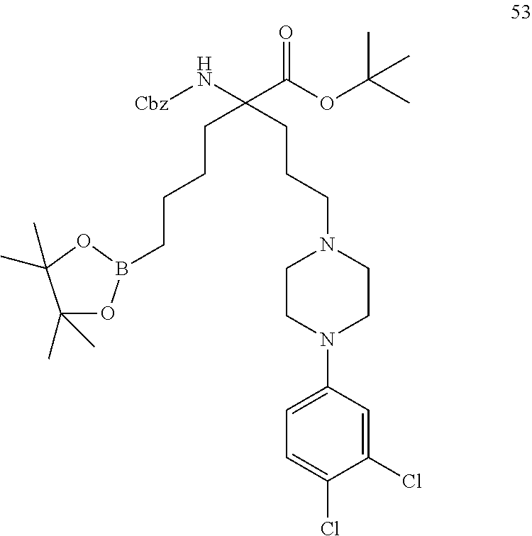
C(CCCC(CCCN1CCN(C2=CC=C(Cl)C(Cl)=C2)CC1)(N[Cbz])C(OC(C)(C)C)=O)B1OC(C)(C)C(C)(C)O1
